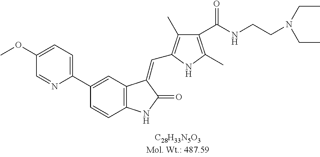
C1(C2=CC3=C(C=C2)NC(=O)C3=CC2=C(C)C(C(NCCN(CC)CC)=O)=C(C)N2)=CC=C(OC)C=N1
